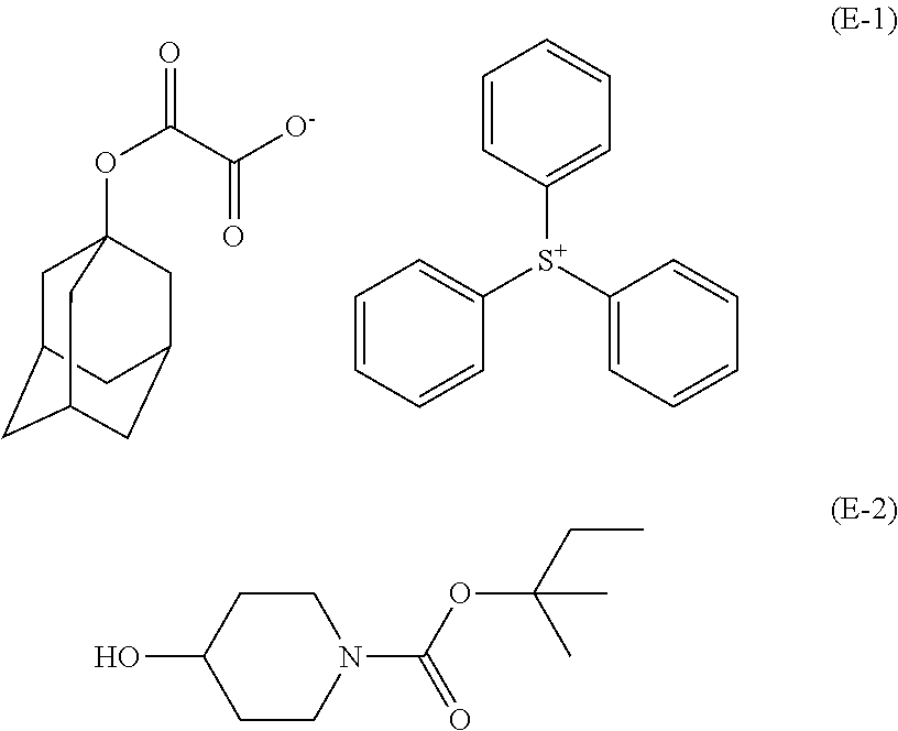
O(C(C([O-])=O)=O)C12CC3CC(CC(C1)C3)C2.C1=CC([S+](C2=CC=CC=C2)C2=CC=CC=C2)=CC=C1.N1(C(OC(CC)(C)C)=O)CCC(O)CC1
